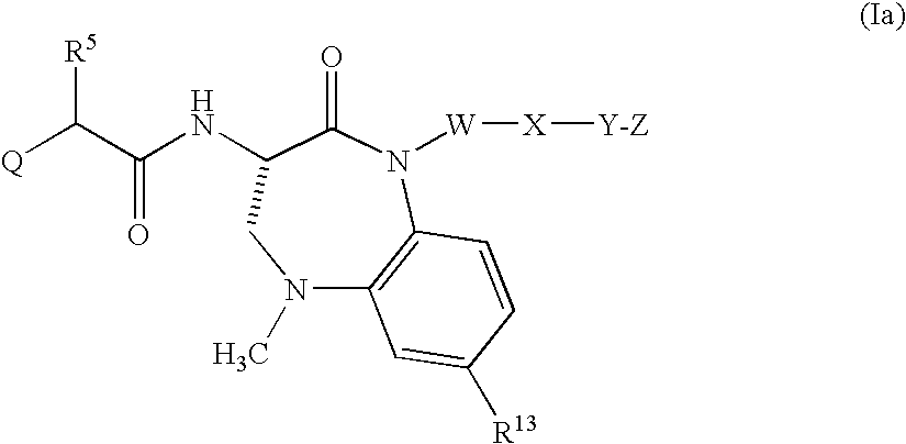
N1(C)CC(NC(=O)C([R5])[Q])C(=O)N([W][X][Y-Z])C2=C1C=C([R13])C=C2
